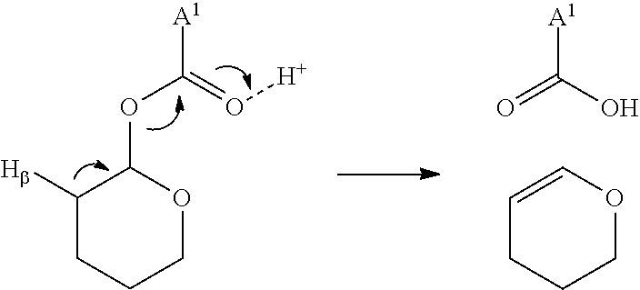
C1([Hb])CCCOC1OC(=O[H])[A1].C1=COCCC1.[A1]C(=O)O
